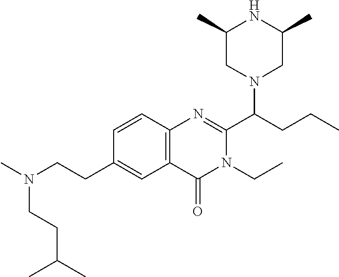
C1=CC2=C(C=C1CCN(C)CCC(C)C)C(=O)N(CC)C(C(CCC)N1CC(C)NC(C)C1)=N2
